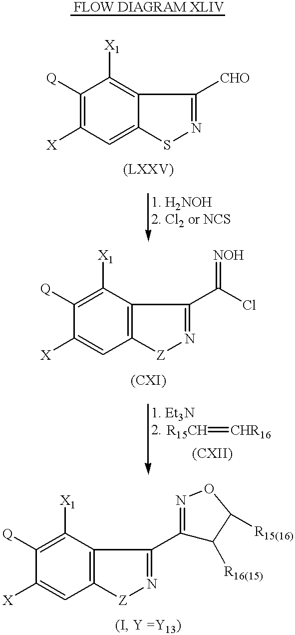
C12=CC([X])=C([Q])C([X1])=C1C([CHO])=NS2.C12=C(C([X1])=C([Q])C([X])=C1)C(C(Cl)=[NOH])=N[Z]2.[R15CH]=[CHR16].C12=C(C([X1])=C([Q])C([X])=C1)C(C1=NOC([R15(16)])C1[R16(15)])=N[Z]2
